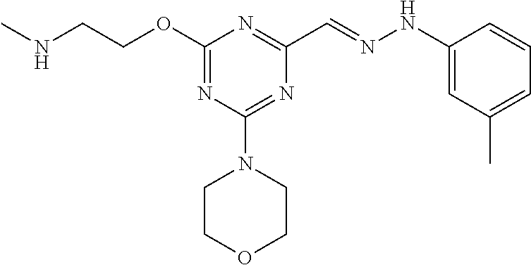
N(CCOC1=NC(N2CCOCC2)=NC(C=NNC2=CC(C)=CC=C2)=N1)C
